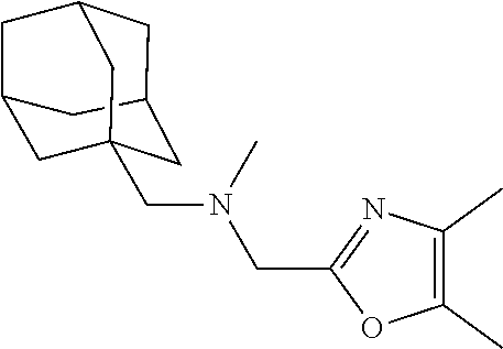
C1(C)=C(C)N=C(CN(CC23CC4CC(CC(C2)C4)C3)C)O1
